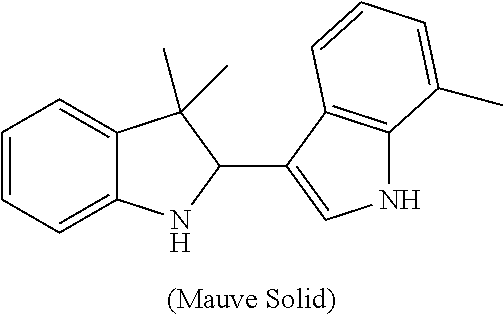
C12=CC=CC=C1NC(C1=CNC3=C1C=CC=C3C)C2(C)C
